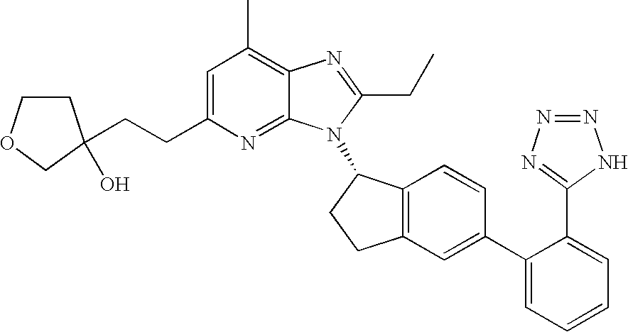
C1=C(CCC2(O)CCOC2)N=C2C(=C1C)N=C(CC)N2C1C2=C(CC1)C=C(C1=CC=CC=C1C1=NN=NN1)C=C2
